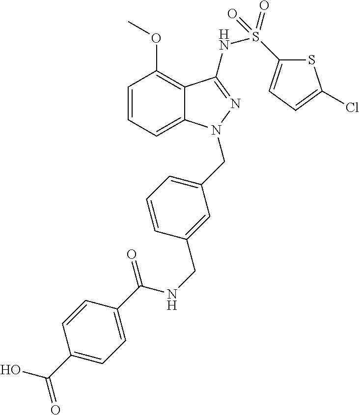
C1=CC=C2C(=C1OC)C(NS(=O)(C1=CC=C(Cl)S1)=O)=NN2CC1=CC=CC(CNC(C2=CC=C(C(O)=O)C=C2)=O)=C1
